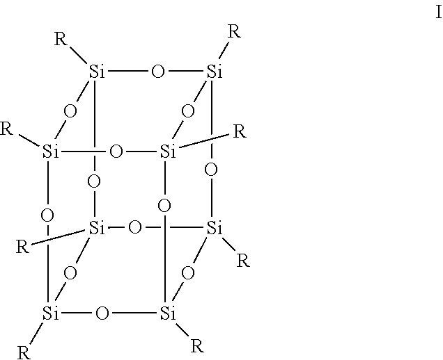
[Si]12([R])O[Si]3([R])O[Si]4([R])O[Si]([R])(O1)O[Si]1([R])O[Si]([R])(O[Si]([R])(O3)O[Si]([R])(O2)O1)O4
